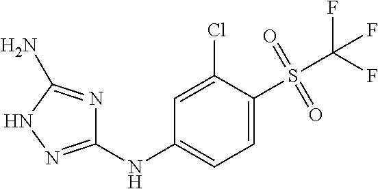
C1=C(Cl)C(S(C(F)(F)F)(=O)=O)=CC=C1NC1=NNC(N)=N1
